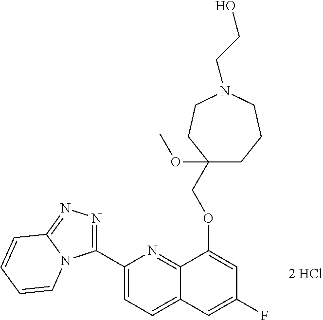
C1(C2=NN=C3N2C=CC=C3)=CC=C2C(=N1)C(OCC1(OC)CCCN(CCO)CC1)=CC(F)=C2
